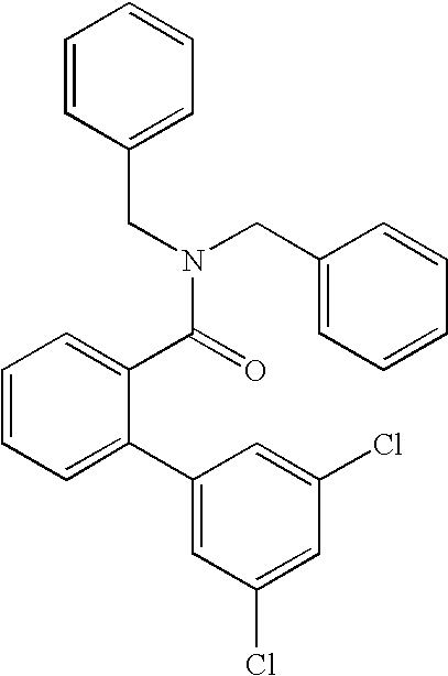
C1=C(C2=CC(Cl)=CC(Cl)=C2)C(C(N(CC2=CC=CC=C2)CC2=CC=CC=C2)=O)=CC=C1
